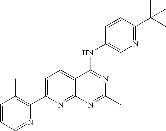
C1=CC=NC(C2=CC=C3C(=N2)N=C(C)N=C3NC2=CN=C(C(C)(C)C)C=C2)=C1C
